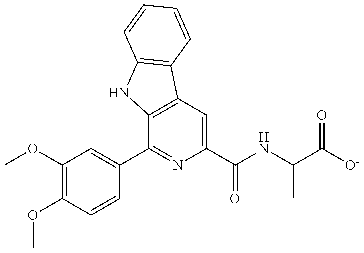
C1(OC)=C(OC)C=CC(C2=NC(C(=O)NC(C([O-])=O)C)=CC3=C2NC2=C3C=CC=C2)=C1
